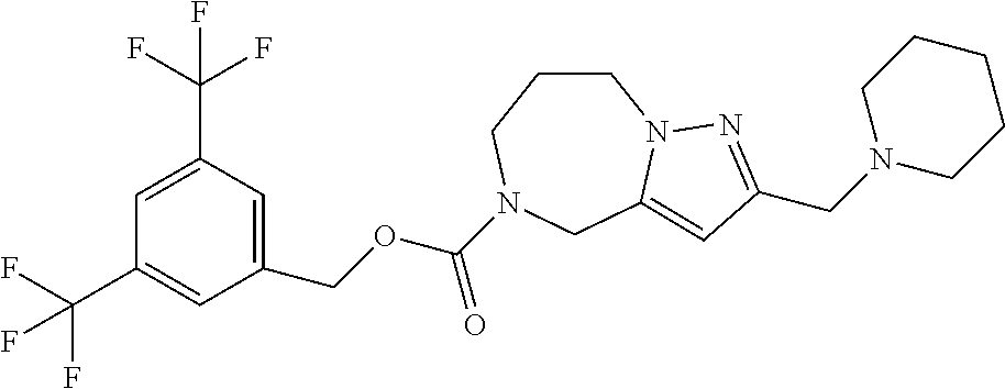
C1CCN(C(OCC2=CC(C(F)(F)F)=CC(C(F)(F)F)=C2)=O)CC2=CC(CN3CCCCC3)=NN12
